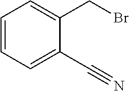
C1=CC=C(C#N)C(CBr)=C1
